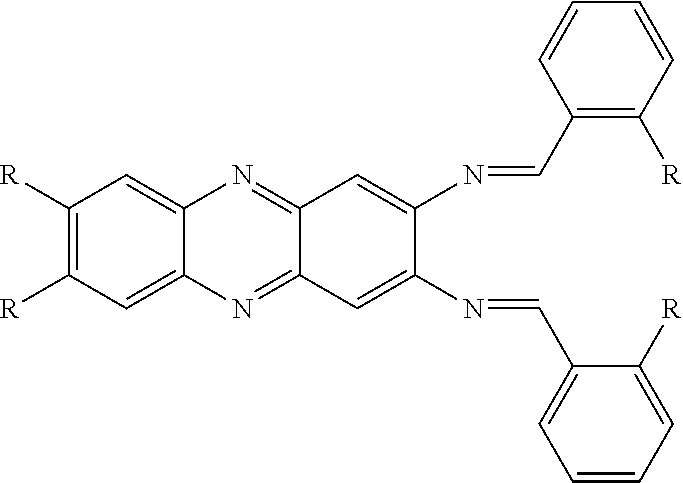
C1([R])=C([R])C=C2C(=C1)N=C1C(=N2)C=C(N=CC2=CC=CC=C2[R])C(N=CC2=C([R])C=CC=C2)=C1
